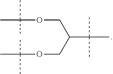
C(OCC(C(C)(C)C)COC(C)(C)C)(C)(C)C
